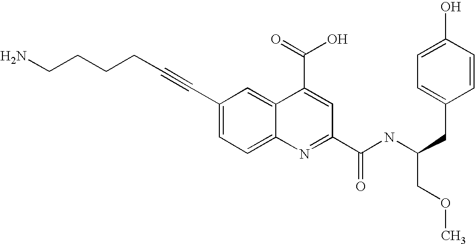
C(N)CCCC#CC1=CC=C2C(=C1)C(C(=O)O)=CC(C(NC(CC1=CC=C(O)C=C1)COC)=O)=N2
